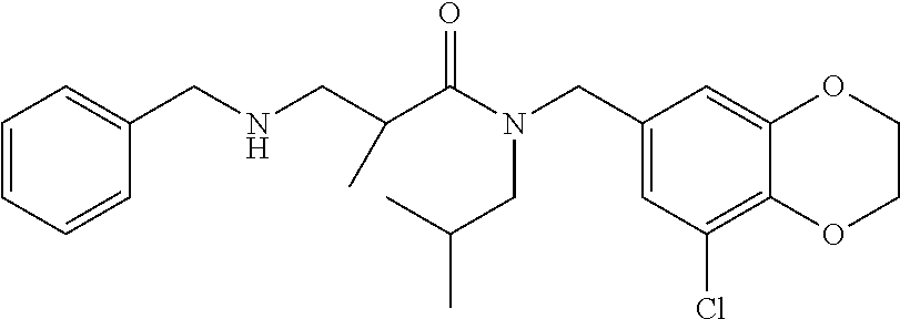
C1(CN(C(=O)C(CNCC2=CC=CC=C2)C)CC(C)C)=CC(Cl)=C2C(=C1)OCCO2
